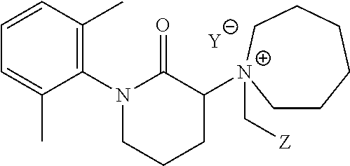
[Y].C1=C(C)C(N2C(=O)C([N+]3(C[Z])CCCCCC3)CCC2)=C(C)C=C1
